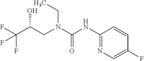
C(N(CC)C(=O)NC1=NC=C(F)C=C1)C(O)C(F)(F)F
